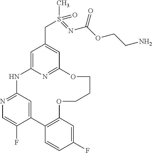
C12=CC(=NC=C1F)NC1=CC(CS(C)(=O)=NC(OCCN)=O)=CC(=N1)OCCCOC1=C2C=CC(F)=C1
